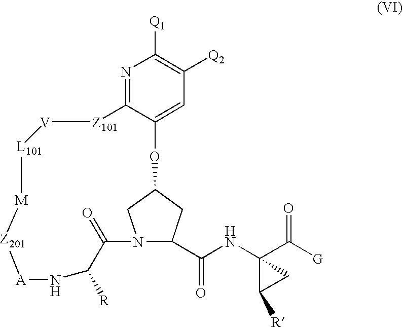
N12C(C(NC3(C([G])=O)C([R])C3)=O)CC(C1)OC1=CC([Q2])=C([Q1])N=C1[Z101][V][L101][M][Z201][A]NC([R])C2=O
